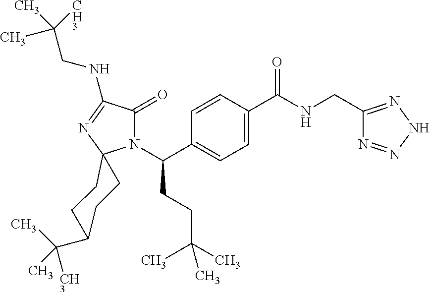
C1C(C([CH3])(C)C)CCC2(C1)N(C(CCC(C)(C)C)C1=CC=C(C(=O)NCC3=NNN=N3)C=C1)C(=O)C(NCC(C)([CH3])C)=N2
